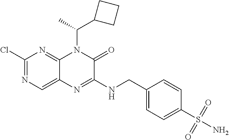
C1(Cl)=NC=C2C(=N1)N(C(C)C1CCC1)C(=O)C(NCC1=CC=C(S(N)(=O)=O)C=C1)=N2
